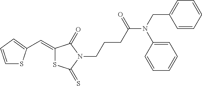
C1=CC=C(C=C2SC(=S)N(CCCC(N(CC3=CC=CC=C3)C3=CC=CC=C3)=O)C2=O)S1
